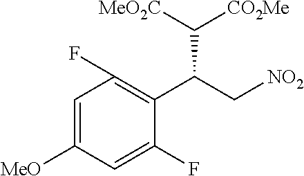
C1=C([MeO])C=C(F)C(C(C[NO2])C([CO2Me])[MeO2C])=C1F
